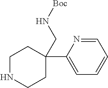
C1=NC(C2(CN[Boc])CCNCC2)=CC=C1
